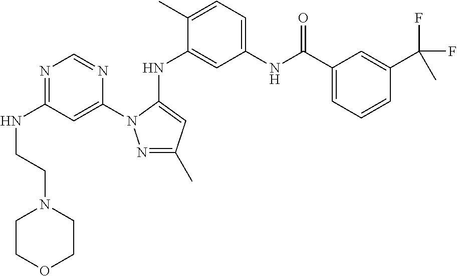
N1=C(NCCN2CCOCC2)C=C(N2N=C(C)C=C2NC2=CC(NC(C3=CC=CC(C(F)(F)C)=C3)=O)=CC=C2C)N=C1
